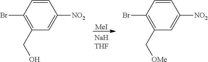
C1=CC(Br)=C(CO)C=C1[NO2].[MeI].C1=CC(Br)=C(C[OMe])C=C1[NO2]
